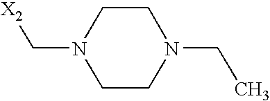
[X2]CN1CCN(CC)CC1
